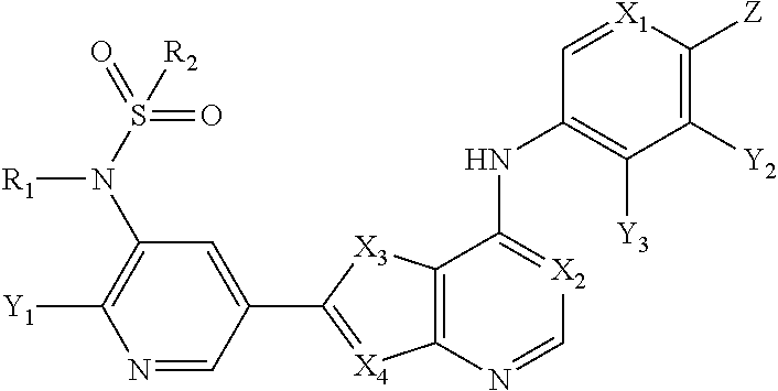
N1=CC(C2=[X4]C3=C(C(NC4=C([Y3])C([Y2])=C([Z])[X1]=C4)=[X2]C=N3)[X3]2)=CC(N(S(=O)([R2])=O)[R1])=C1[Y1]
